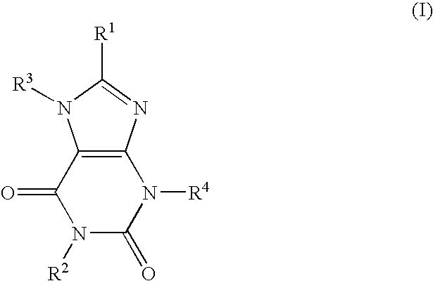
C12=C(N=C([R1])N1[R3])N([R4])C(=O)N([R2])C2=O
